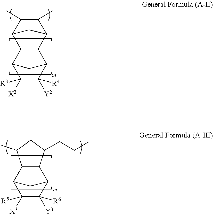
C1([R3])([X2])C([R4])([Y2])C2C3C(C1C2)C1C(C)C(C)C3C1.C1([R5])([X3])C([R6])([Y3])C2C3C(C1C2)C(C)CC3CCC
